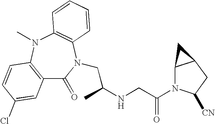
C12=C(N(C)C3=C(N(CC(NCC(=O)N4C5C(CC4[CN])C5)C)C1=O)C=CC=C3)C=CC(Cl)=C2
